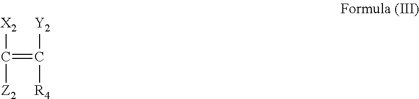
[X2]C([Z2])=C([R4])[Y2]
